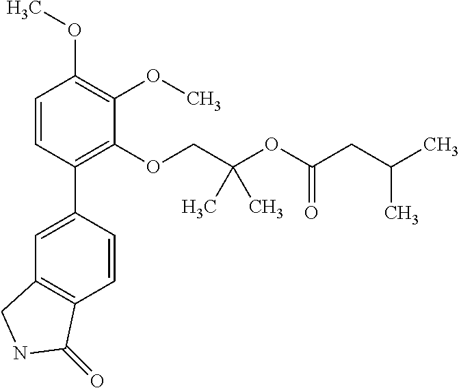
C1=CC(C2=CC3=C(C=C2)C(=O)NC3)=C(OCC(OC(CC(C)C)=O)(C)C)C(OC)=C1OC
